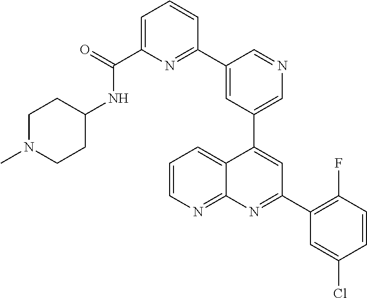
C1=C(C2=NC(C(=O)NC3CCN(C)CC3)=CC=C2)C=NC=C1C1=CC(C2=C(F)C=CC(Cl)=C2)=NC2=NC=CC=C12
